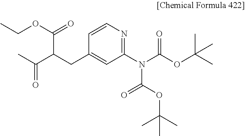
C1(N(C(OC(C)(C)C)=O)C(OC(C)(C)C)=O)=NC=CC(CC(C(C)=O)C(OCC)=O)=C1
